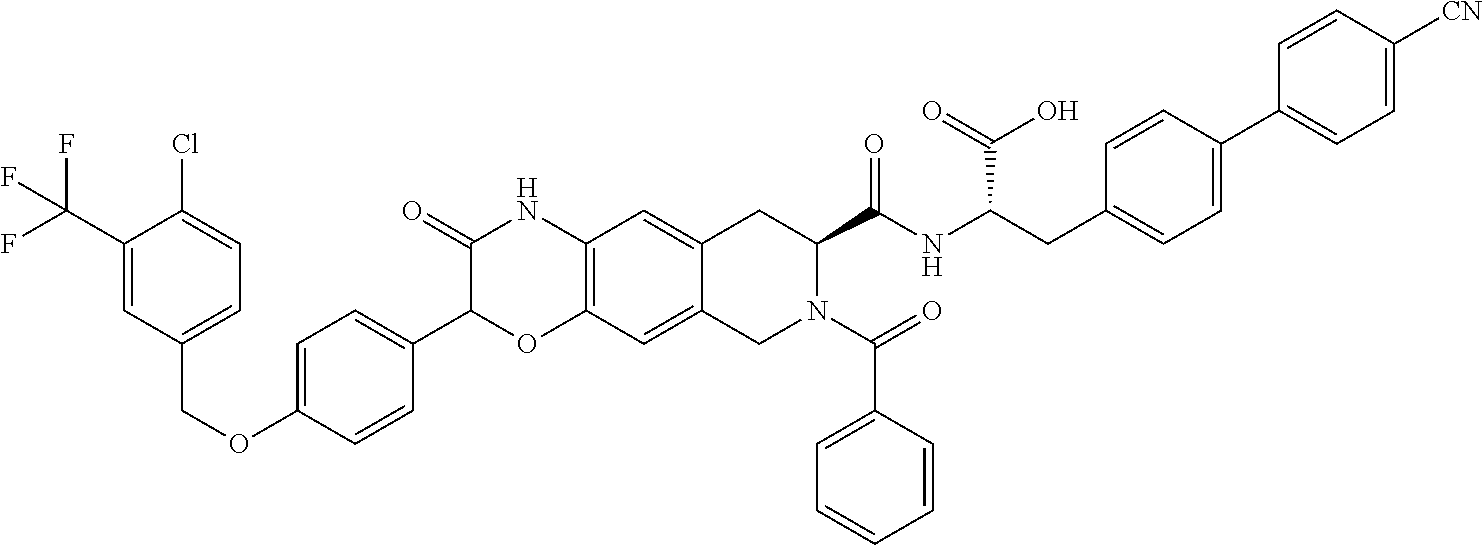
C1(C(F)(F)F)=CC(COC2=CC=C(C3OC4=C(NC3=O)C=C3C(=C4)CN(C(=O)C4=CC=CC=C4)C(C(NC(CC4=CC=C(C5=CC=C([CN])C=C5)C=C4)C(=O)O)=O)C3)C=C2)=CC=C1Cl
